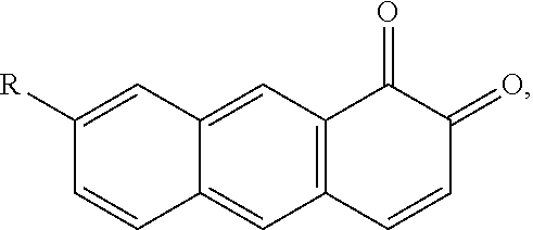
C12=C(C=C3C(=C1)C=CC([R])=C3)C(=O)C(=O)C=C2
